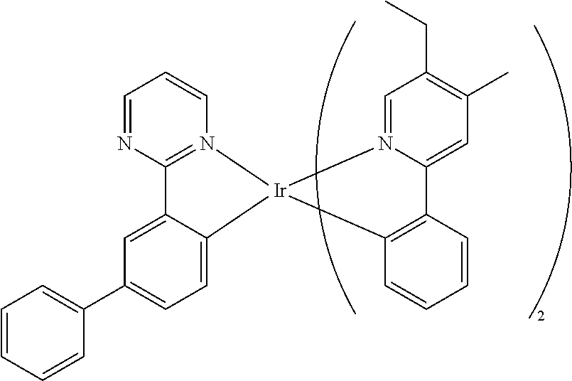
C12=N(C=CC=N1)[Ir]1(C3=CC=C(C4=CC=CC=C4)C=C23)C2=C(C3=CC(C)=C(CC)C=N31)C=CC=C2
